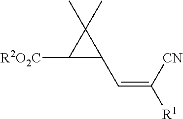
C1([R2O2C])C(C=C([R1])[CN])C1(C)C
